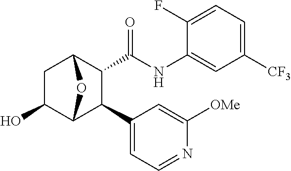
C1(O)C2C(C3=CC=NC([OMe])=C3)C(C(NC3=CC([CF3])=CC=C3F)=O)C(C1)O2
